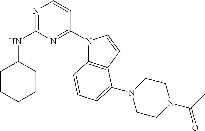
C1CCCCC1NC1=NC=CC(N2C3=C(C=C2)C(N2CCN(C(=O)C)CC2)=CC=C3)=N1
